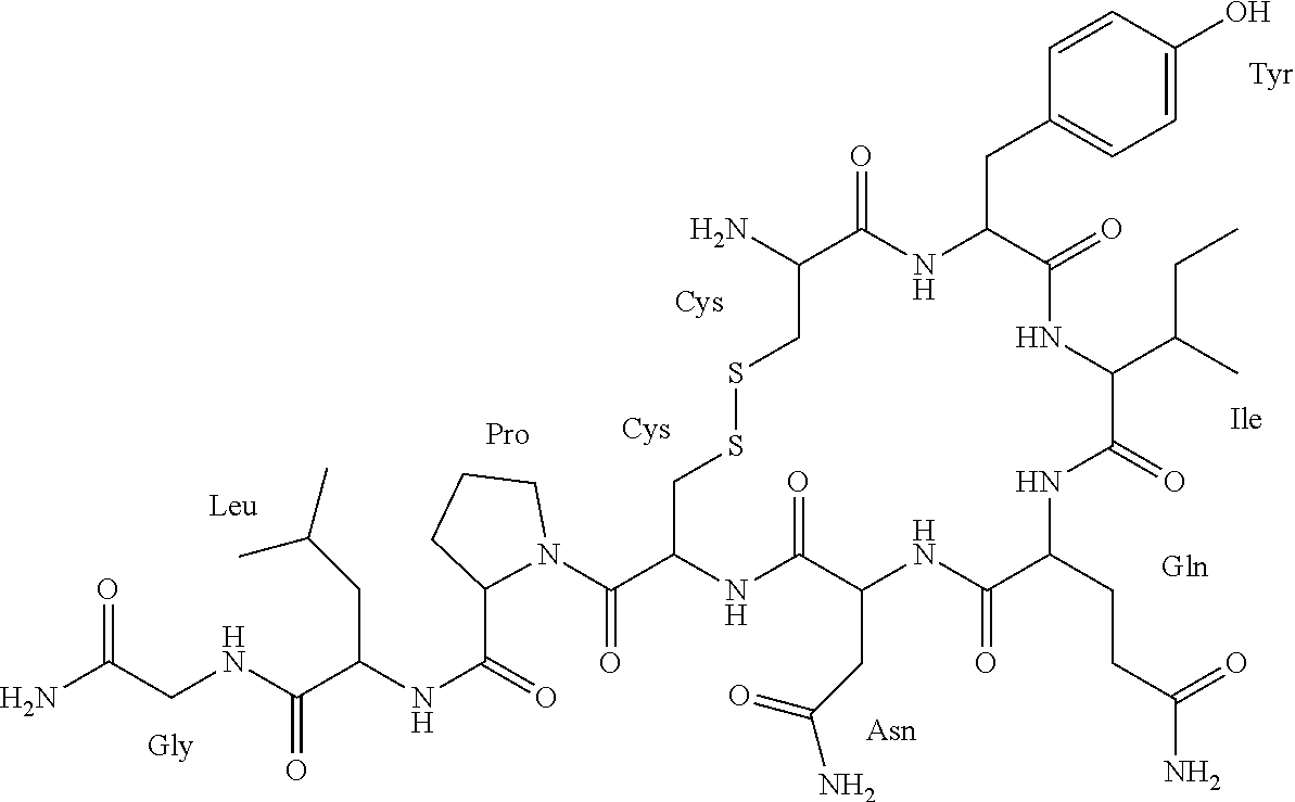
NC(CNC(C(NC(C1N(C(=O)C2NC(=O)C(CC(=O)N)NC(=O)C(CCC(=O)N)NC(=O)C(C(C)CC)NC(=O)C(CC3=CC=C(O)C=C3)NC(=O)C(N)CSSC2)CCC1)=O)CC(C)C)=O)=O
